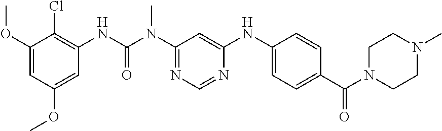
O(C1=CC(OC)=CC(NC(N(C2=NC=NC(NC3=CC=C(C(N4CCN(C)CC4)=O)C=C3)=C2)C)=O)=C1Cl)C
